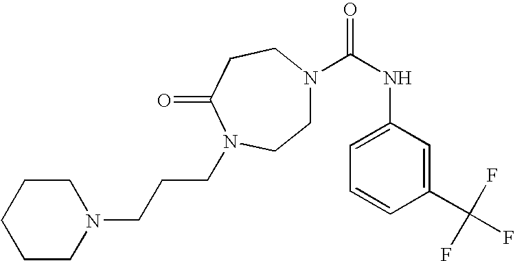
C1CCCCN1CCCN1C(=O)CCN(C(NC2=CC=CC(C(F)(F)F)=C2)=O)CC1
